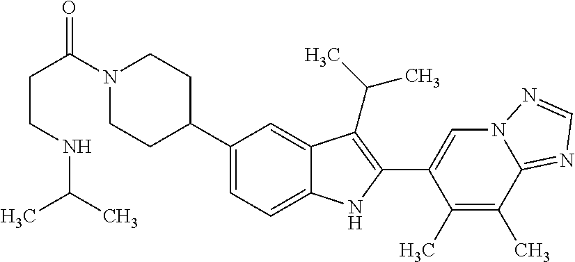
C(C(=O)N1CCC(C2=CC=C3C(=C2)C(C(C)C)=C(C2=CN4C(=NC=N4)C(C)=C2C)N3)CC1)CNC(C)C
